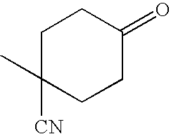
C1C([CN])(C)CCC(=O)C1
